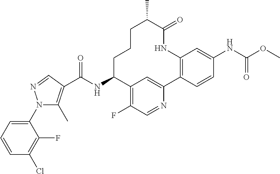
C(NC1CCCC(C)C(=O)NC2=C(C3=CC1=C(F)C=N3)C=CC(NC(OC)=O)=C2)(=O)C1=C(C)N(C2=CC=CC(Cl)=C2F)N=C1
